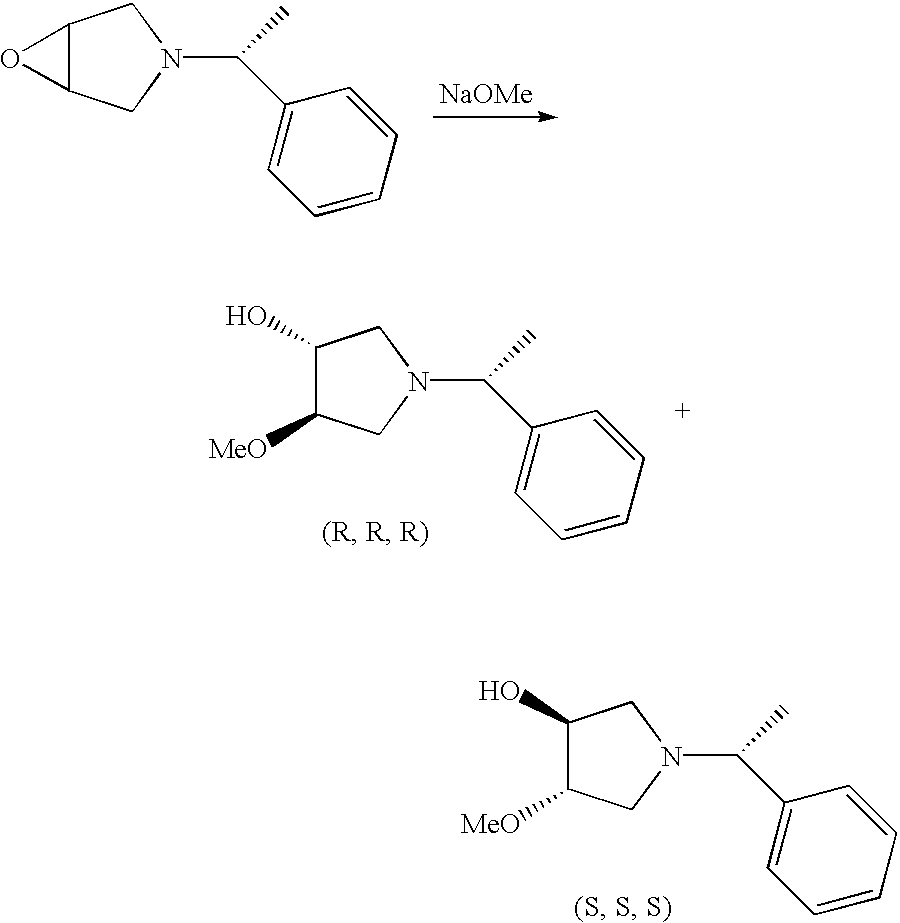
C12C(CN(C(C)C3=CC=CC=C3)C1)O2.[NaOMe].C1([MeO])CN(C(C)C2=CC=CC=C2)CC1O.C1([MeO])CN(C(C)C2=CC=CC=C2)CC1O
